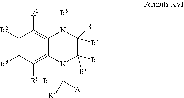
C1([R2])=C([R8])C([R9])=C2C(=C1[R1])N([R5])C([R])([R])C([R])([R])N2C([R])([R])[Ar]
